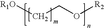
[R1O]CCO[R2]
